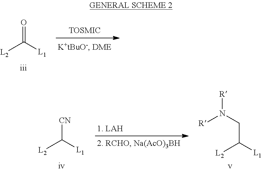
[L2]C([L1])=O.[L2]C([L1])[CN].[R]N(CC([L2])[L1])[R]
